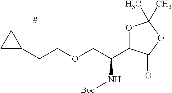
O1C(C(COCCC2CC2)N[Boc])C(=O)OC1(C)C
